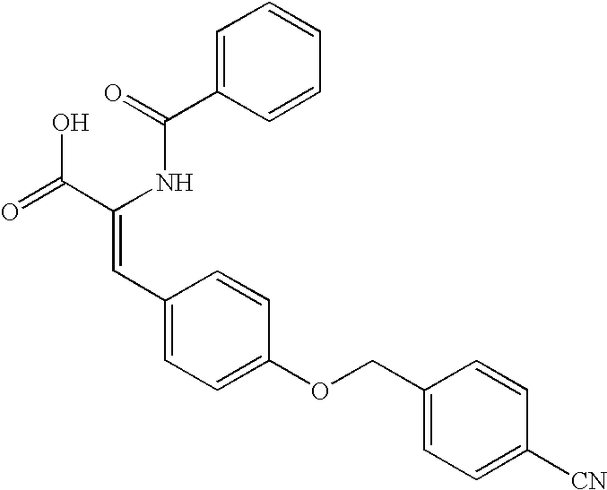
C1=C(C(=O)NC(C(=O)O)=CC2=CC=C(OCC3=CC=C([CN])C=C3)C=C2)C=CC=C1
